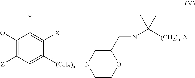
C1([Q])=C([Z])C=C([(CH2)m]N2CCOC(CNC([(CH2)n-A])(C)C)C2)C([X])=C1[Y]
